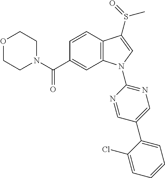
N1(C(C2=CC3=C(C=C2)C(S(C)=O)=CN3C2=NC=C(C3=CC=CC=C3Cl)C=N2)=O)CCOCC1
